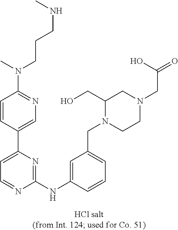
C1(NC2=CC(CN3CCN(CC(=O)O)CC3CO)=CC=C2)=NC(C2=CN=C(N(CCCNC)C)C=C2)=CC=N1
